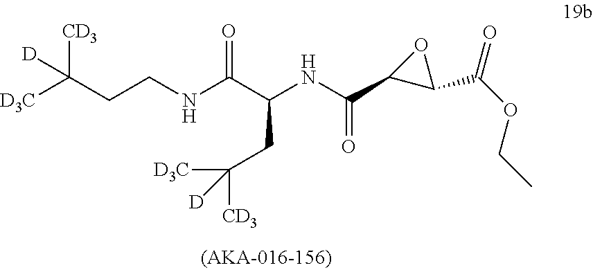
[D3C]C(CCNC(C(NC(C1C(C(OCC)=O)O1)=O)CC([D3C])([CD3])[D])=O)([CD3])[D]
